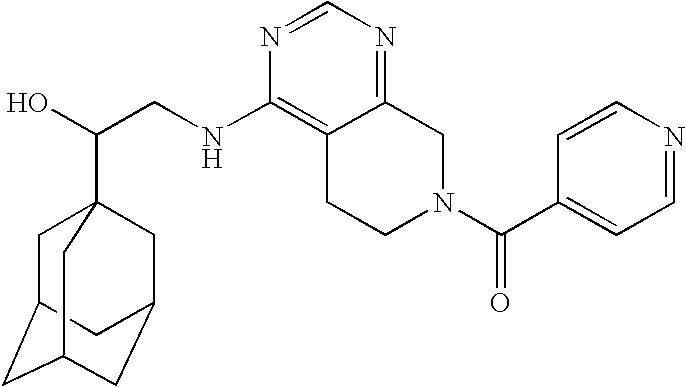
C(CNC1=C2C(=NC=N1)CN(C(C1=CC=NC=C1)=O)CC2)(O)C12CC3CC(CC(C1)C3)C2
